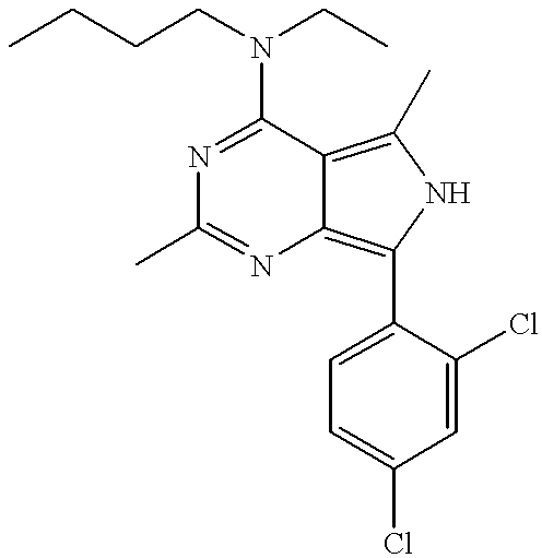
N1=C(N(CC)CCCC)C2=C(C)NC(C3=CC=C(Cl)C=C3Cl)=C2N=C1C
